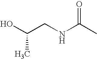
C(NC(C)=O)C(O)C
